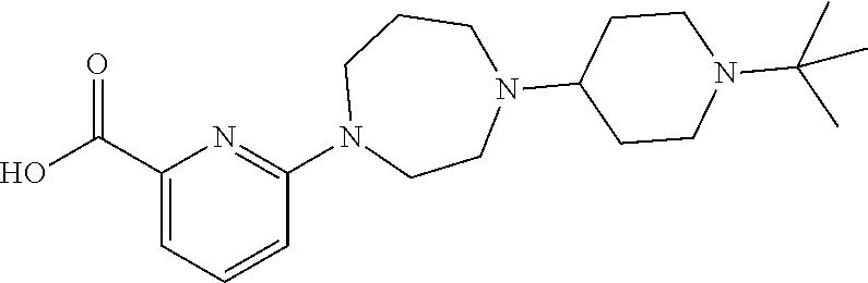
OC(C1=CC=CC(N2CCN(C3CCN(C(C)(C)C)CC3)CCC2)=N1)=O
